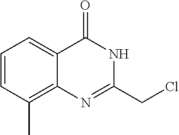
N1C(CCl)=NC2=C(C)C=CC=C2C1=O
